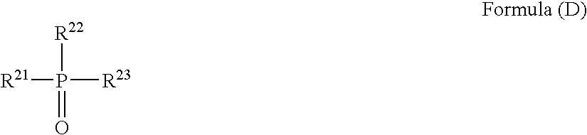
[R22]P(=O)([R23])[R21]
